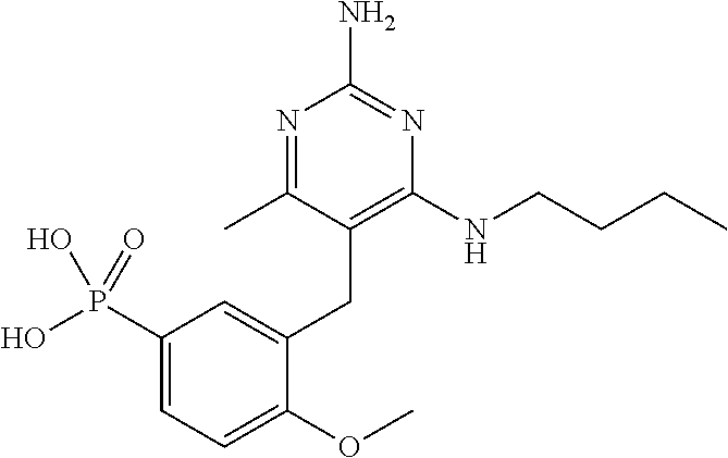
C1(P(O)(=O)O)=CC=C(OC)C(CC2=C(NCCCC)N=C(N)N=C2C)=C1
